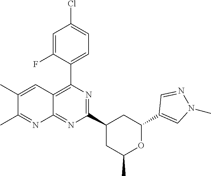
C1(C2=C3C(=NC(C4CC(C)OC(C5=CN(C)N=C5)C4)=N2)N=C(C)C(C)=C3)=CC=C(Cl)C=C1F
